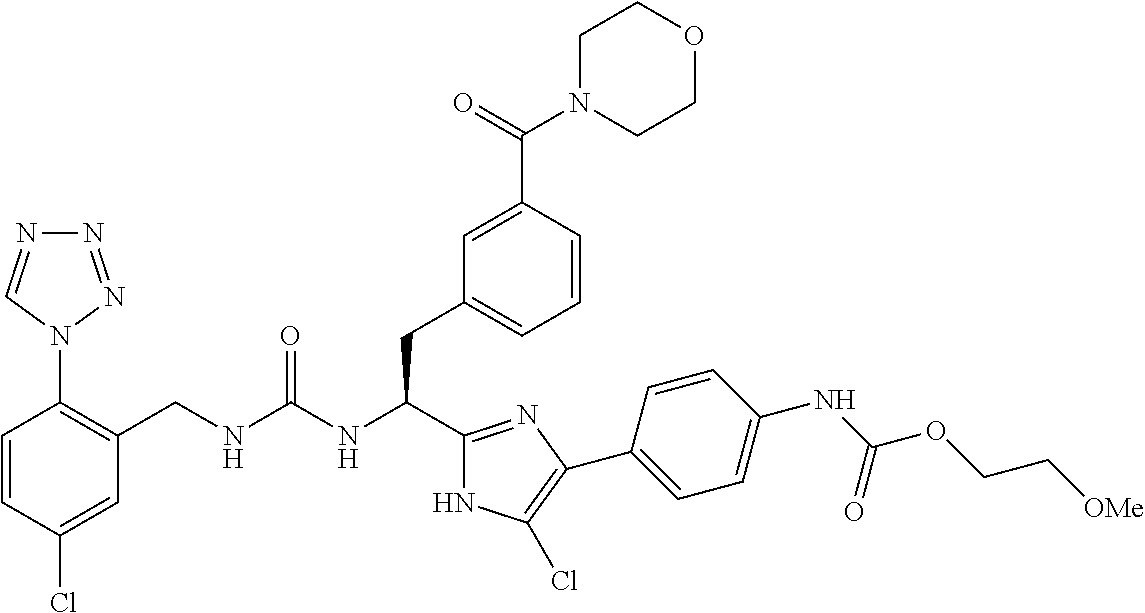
C1(CNC(NC(CC2=CC=CC(C(N3CCOCC3)=O)=C2)C2=NC(C3=CC=C(NC(OCC[OMe])=O)C=C3)=C(Cl)N2)=O)=C(N2N=NN=C2)C=CC(Cl)=C1
